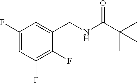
C1(F)=CC(F)=C(F)C(CNC(C(C)(C)C)=O)=C1
